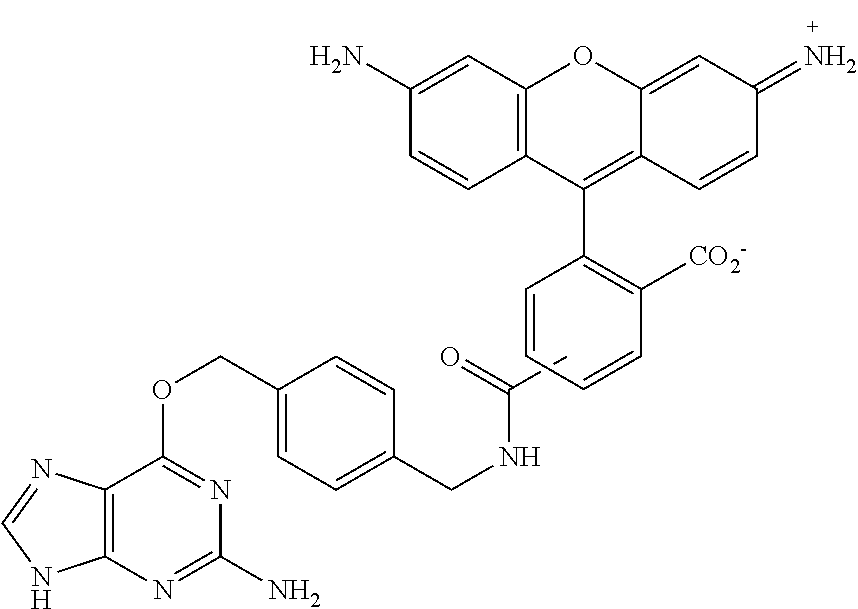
C12=C(N=C(N)N=C1OCC1=CC=C(CNC(C)=O)C=C1)NC=N2.C1=CC=CC([CO2-])=C1C1=C2C(=CC(=N)C=C2)OC2=C1C=CC(N)=C2
